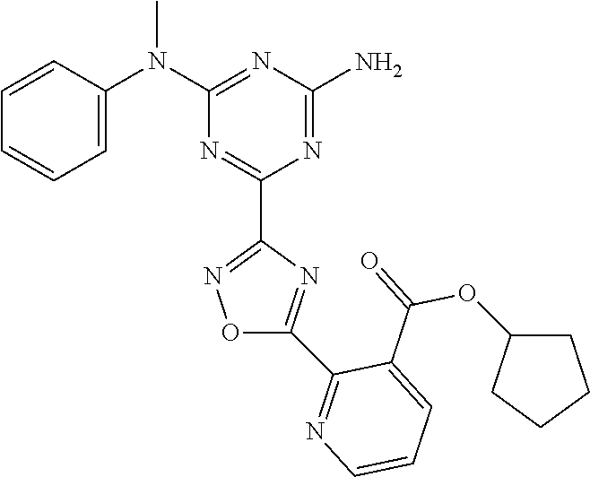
C1=CC(N(C2=NC(N)=NC(C3=NOC(C4=NC=CC=C4C(=O)OC4CCCC4)=N3)=N2)C)=CC=C1
